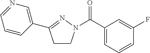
C1(C(=O)N2CCC(C3=CN=CC=C3)=N2)=CC=CC(F)=C1
